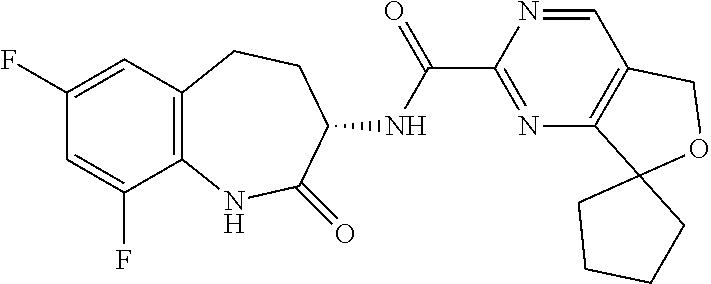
C12=C(NC(=O)C(NC(C3=NC4=C(C=N3)COC43CCCC3)=O)CC1)C(F)=CC(F)=C2
